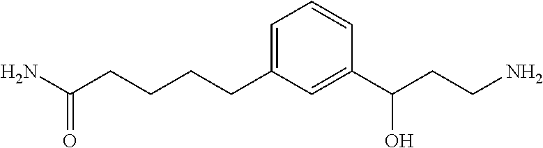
NC(CCCCC1=CC=CC(C(CCN)O)=C1)=O
